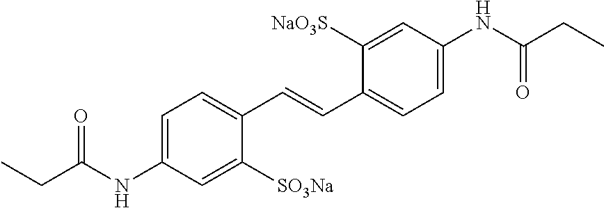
O=C(CC)NC1=CC=C(C=CC2=CC=C(NC(=O)CC)C=C2[NaO3S])C([SO3Na])=C1
